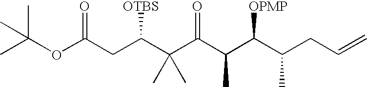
O=C(C(C(C(CC=C)C)[OPMP])C)C(C(CC(OC(C)(C)C)=O)[OTBS])(C)C
